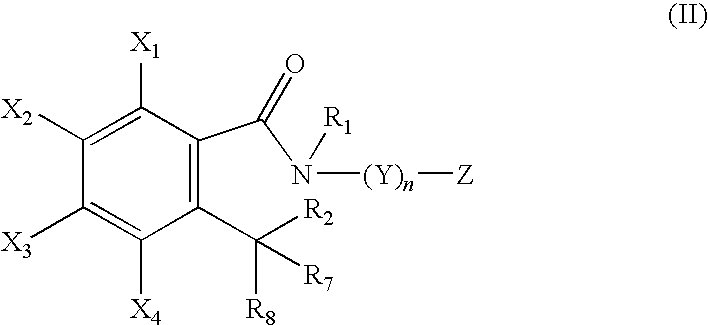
C1(C([R2])([R8])[R7])=C(C(N([(Y)n][Z])[R1])=O)C([X1])=C([X2])C([X3])=C1[X4]
